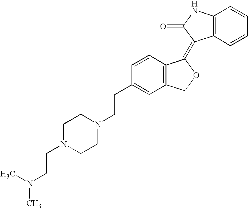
C1=CC(CCN2CCN(CCN(C)C)CC2)=CC2=C1C(=C1C3=C(NC1=O)C=CC=C3)OC2
